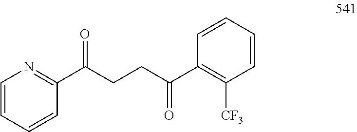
C1=CC=CC(C(CCC(C2=C([CF3])C=CC=C2)=O)=O)=N1
